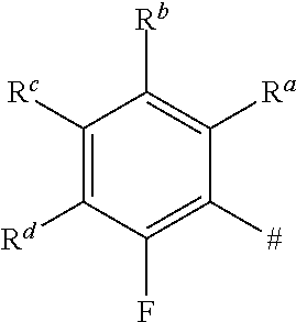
C1([Rc])=C([Rd])C(F)=C([#])C([Ra])=C1[Rb]
